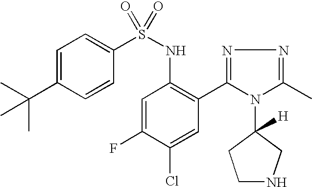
C1=C(C(C)(C)C)C=CC(S(NC2=C(C3=NN=C(C)N3C3([H])CCNC3)C=C(Cl)C(F)=C2)(=O)=O)=C1
